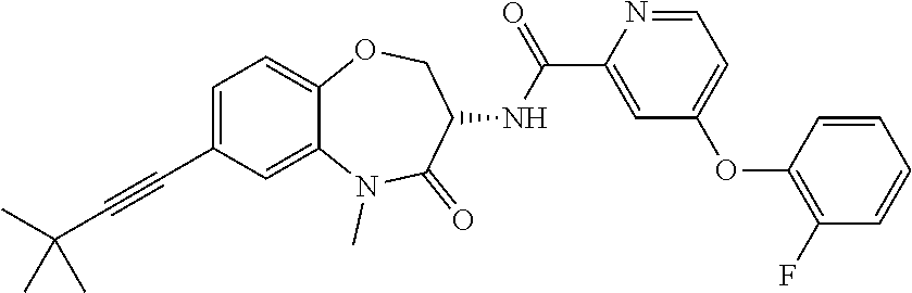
C1=C(C#CC(C)(C)C)C=C2C(=C1)OCC(NC(C1=CC(OC3=C(F)C=CC=C3)=CC=N1)=O)C(=O)N2C
